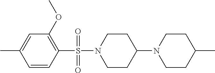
C1=C(C)C=CC(S(N2CCC(N3CCC(C)CC3)CC2)(=O)=O)=C1OC
